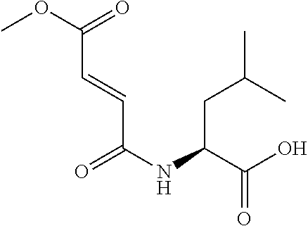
C(C(=O)NC(CC(C)C)C(=O)O)=CC(=O)OC
